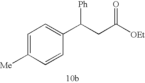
C1=C([Me])C=CC(C(CC([OEt])=O)[Ph])=C1
